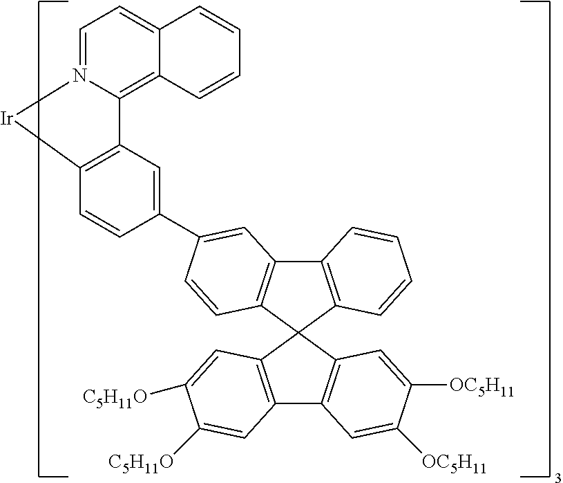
C12=C3N(=CC=C1C=CC=C2)[Ir]C1=C3C=C(C2=CC3=C(C4(C5=C3C=CC=C5)C3=C(C5=C4C=C([OC5H11])C([OC5H11])=C5)C=C([C5H11O])C([C5H11O])=C3)C=C2)C=C1
